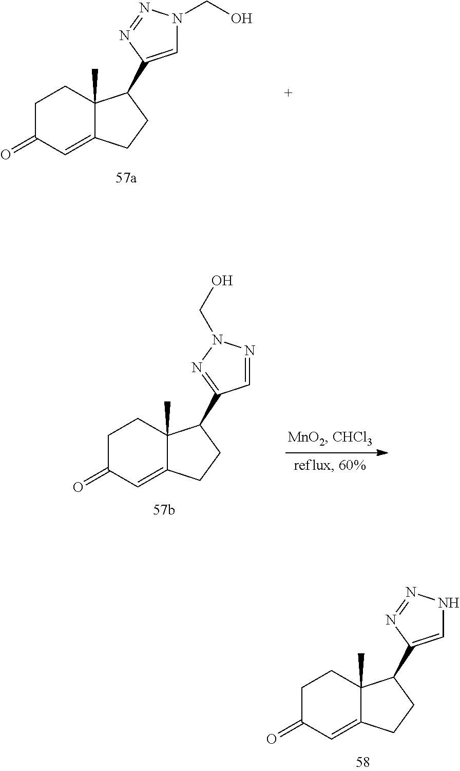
C1C(=O)C=C2C(C)(C1)C(C1=CN(CO)N=N1)CC2.C1C(=O)C=C2C(C)(C1)C(C1=CNN=N1)CC2.C1C(=O)C=C2C(C)(C1)C(C1=NN(CO)N=C1)CC2
